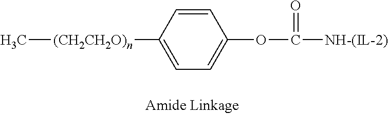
C[(CH2CH2O)n]C1=CC=C(OC(=O)[NH-(IL-2)])C=C1
